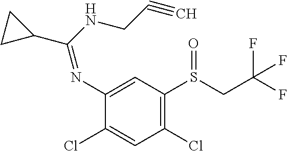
C(NCC#C)(=NC1=CC(S(CC(F)(F)F)=O)=C(Cl)C=C1Cl)C1CC1
